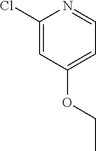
C1(OCC)=CC=NC(Cl)=C1
